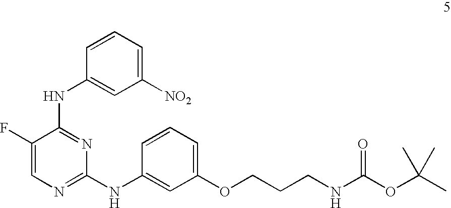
C1([NO2])=CC=CC(NC2=NC(NC3=CC(OCCCNC(OC(C)(C)C)=O)=CC=C3)=NC=C2F)=C1
